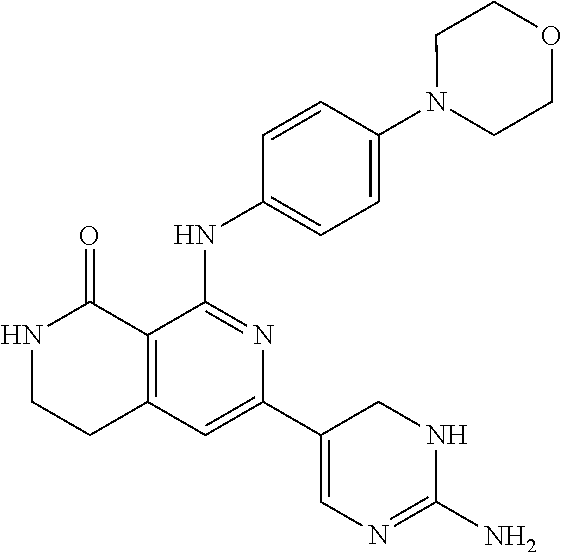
C1=CC(NC2=NC(C3=CN=C(N)NC3)=CC3=C2C(=O)NCC3)=CC=C1N1CCOCC1
